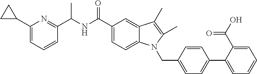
C1(C2CC2)=CC=CC(C(NC(C2=CC=C3C(=C2)C(C)=C(C)N3CC2=CC=C(C3=CC=CC=C3C(O)=O)C=C2)=O)C)=N1
